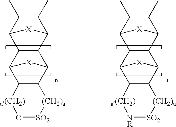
C1(C)C(C)C2C3C(C1[X]2)C1C2C(C3[X]1)[a(CH2)]O[SO2][(CH2)a]2.C1(C)C(C)C2C3C(C1[X]2)C1C2C(C3[X]1)[a(CH2)][NR][SO2][(CH2)a]2
